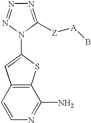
N1=C([Z][A]B)N(C2=CC3=C(C(N)=NC=C3)S2)N=N1
